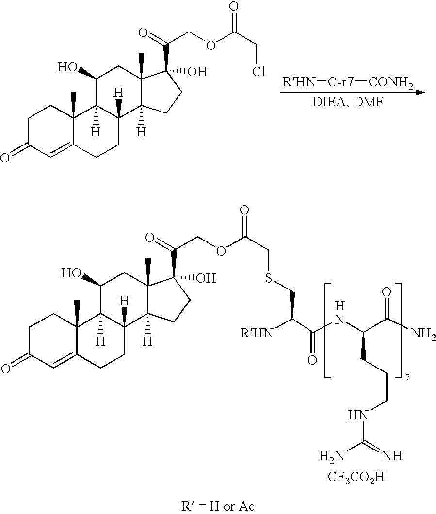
C1C(=O)C=C2C(C)(C1)C1([H])C([H])(CC2)C2([H])C(C)(CC1O)C(C(=O)COC(CCl)=O)(O)CC2.[RHN][C-r7][CONH2].[CF3CO2H].[H].C1C(=O)C=C2C(C)(C1)C1([H])C([H])(CC2)C2([H])C(C)(CC1O)C(C(=O)COC(CSCC(C(NC(C(N)=O)CCCNC(N)=N)=O)[RHN])=O)(O)CC2
